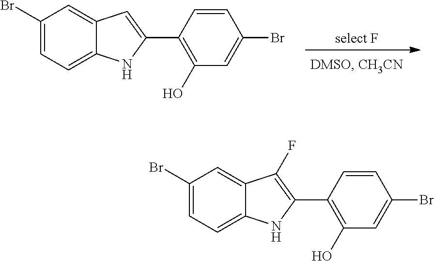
[select F].C1(Br)=CC=C2C(=C1)C=C(C1=C(O)C=C(Br)C=C1)N2.C1(Br)=CC=C2C(=C1)C(F)=C(C1=C(O)C=C(Br)C=C1)N2
